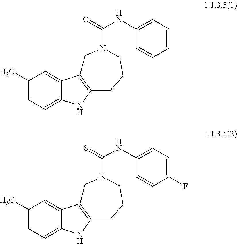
C1(C)=CC=C2C(=C1)C1=C(CCCN(C(NC3=CC=CC=C3)=O)C1)N2.C1(C)=CC=C2C(=C1)C1=C(CCCN(C(NC3=CC=C(F)C=C3)=S)C1)N2
